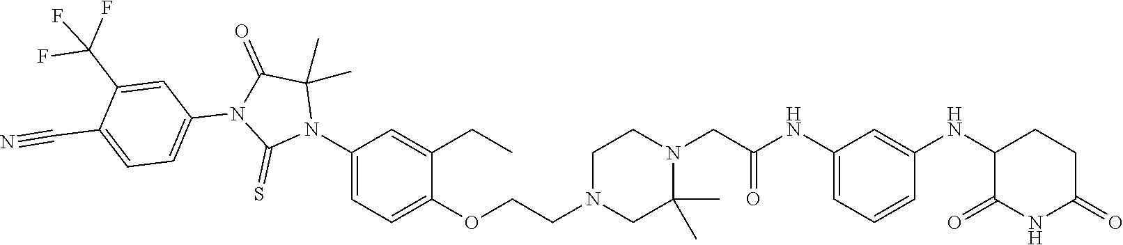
C1=C(NC(CN2CCN(CCOC3=CC=C(N4C(C)(C)C(=O)N(C5=CC=C(C#N)C(C(F)(F)F)=C5)C4=S)C=C3CC)CC2(C)C)=O)C=C(NC2C(=O)NC(=O)CC2)C=C1
